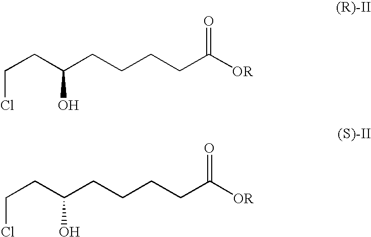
ClCCC(CCCCC([OR])=O)O.ClCCC(CCCCC([OR])=O)O
